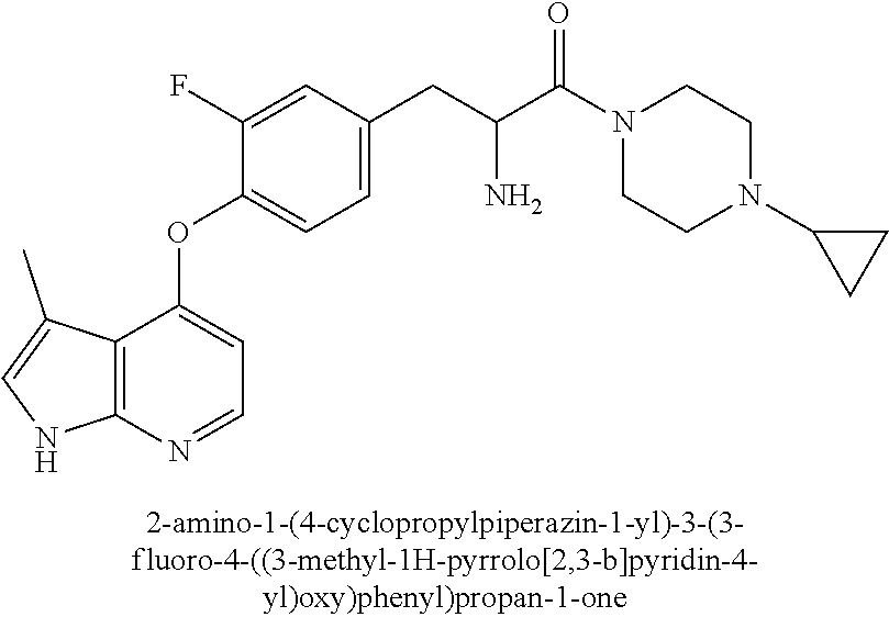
C1(F)=CC(CC(C(=O)N2CCN(C3CC3)CC2)N)=CC=C1OC1=CC=NC2=C1C(C)=CN2
